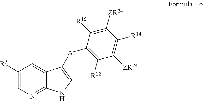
C1([R5])=CN=C2C(=C1)C([A]C1=C([R12])C([ZR24])=C([R14])C([ZR24])=C1[R16])=CN2
